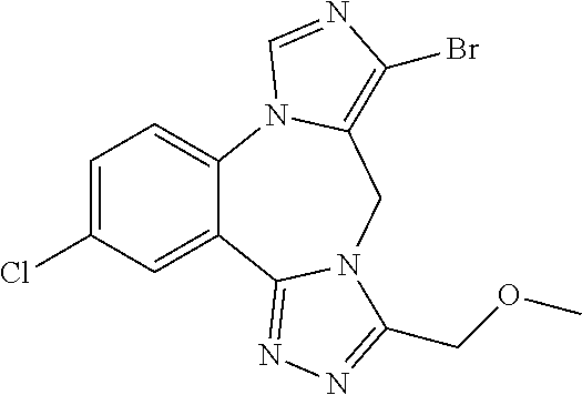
C12=CC=C(Cl)C=C1C1=NN=C(COC)N1CC1=C(Br)N=CN21
